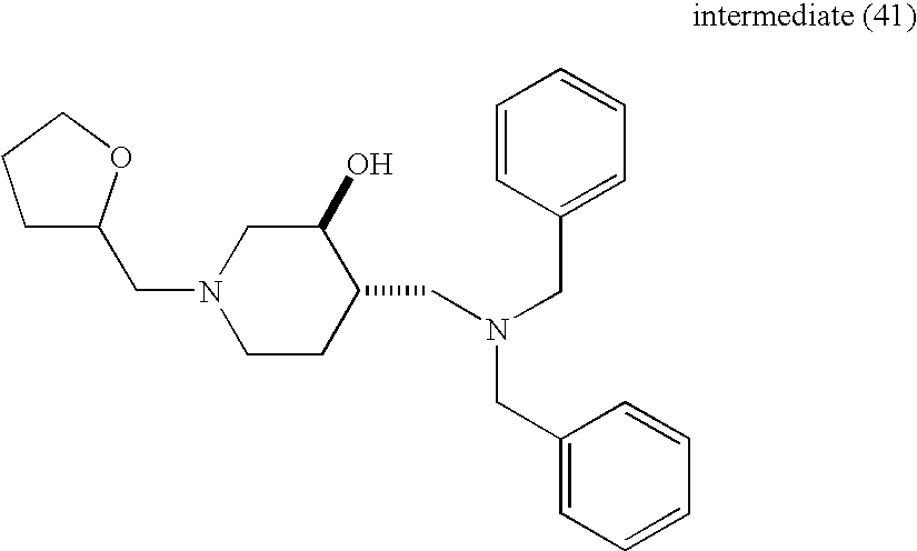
C(N1CCC(CN(CC2=CC=CC=C2)CC2=CC=CC=C2)C(O)C1)C1CCCO1
